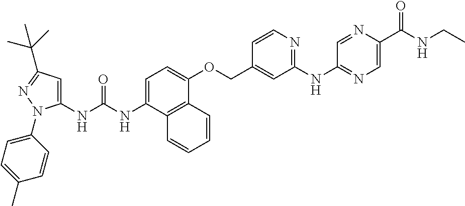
C1=C(NC(NC2=CC(C(C)(C)C)=NN2C2=CC=C(C)C=C2)=O)C2=C(C(OCC3=CC(NC4=NC=C(C(NCC)=O)N=C4)=NC=C3)=C1)C=CC=C2
